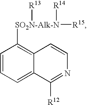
C1=CC=C2C(=C1[SO2N-Alk-N]([R15])([R14])[R13])C=CN=C2[R12]
